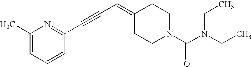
C1(C)=CC=CC(C#CC=C2CCN(C(N(CC)CC)=O)CC2)=N1
